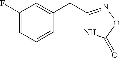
N1C(CC2=CC(F)=CC=C2)=NOC1=O
